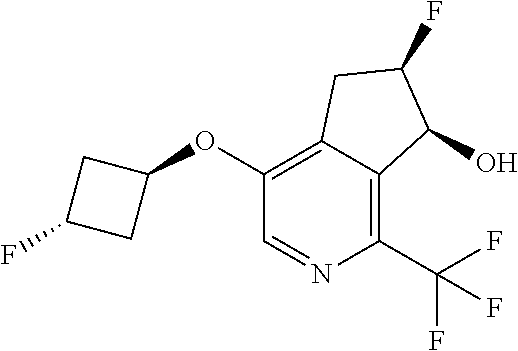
C1(OC2CC(F)C2)=C2C(=C(C(F)(F)F)N=C1)C(O)C(F)C2
